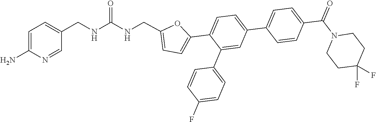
C1=C(N)N=CC(CNC(NCC2=CC=C(C3=CC=C(C4=CC=C(C(=O)N5CCC(F)(F)CC5)C=C4)C=C3C3=CC=C(F)C=C3)O2)=O)=C1
